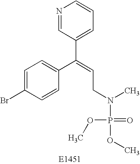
C1=C(Br)C=CC(C(=CCN(P(OC)(=O)OC)C)C2=CC=CN=C2)=C1
